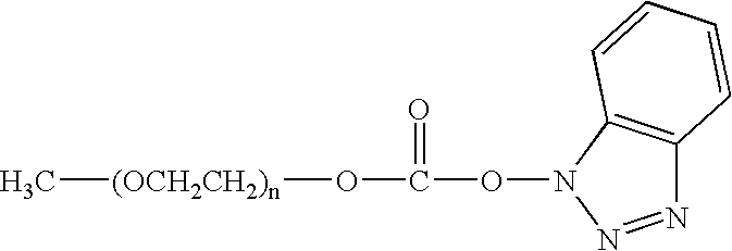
N1=NN(OC(=O)O[(OCH2CH2)n]C)C2=C1C=CC=C2
